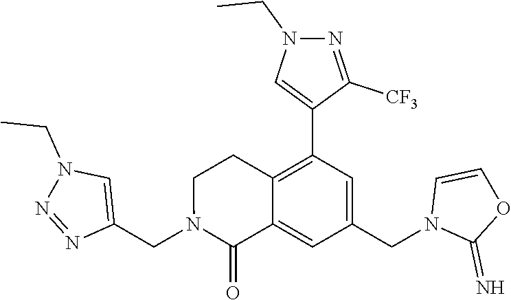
C1(CN2C(=O)C3=CC(CN4C(=N)OC=C4)=CC(C4=CN(CC)N=C4[CF3])=C3CC2)=CN(CC)N=N1
